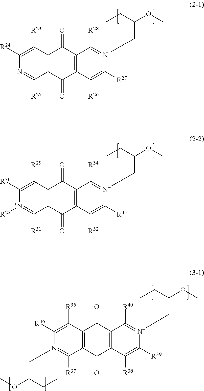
C1([R24])=C([R23])C2=C(C([R25])=N1)C(=O)C1=C(C2=O)C([R28])=[N+](CC(OC)CC)C([R27])=C1[R26].C1([R30])=C([R29])C2=C(C([R31])=[N+]1[R22])C(=O)C1=C(C2=O)C([R34])=[N+](CC(OC)CC)C([R33])=C1[R32].C1([R36])=C([R35])C2=C(C([R37])=[N+]1CC(OC)CC)C(=O)C1=C(C2=O)C([R40])=[N+](CC(OC)CC)C([R39])=C1[R38]
